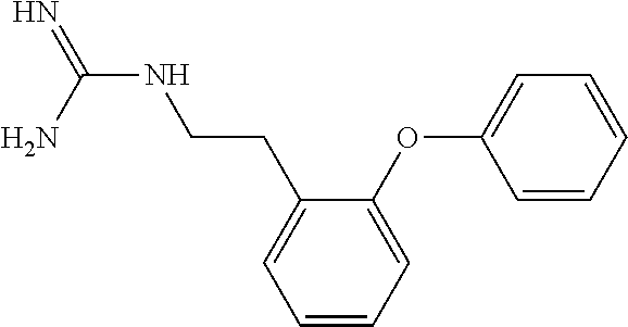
N(C(N)=N)CCC1=CC=CC=C1OC1=CC=CC=C1
